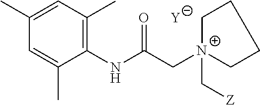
[Y].C1=C(C)C(NC(C[N+]2(C[Z])CCCC2)=O)=C(C)C=C1C
